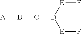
[A]BC[D]([E]F)[E]F
